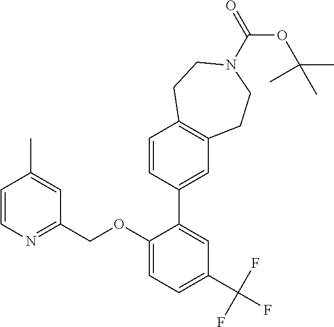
C1=CN=C(COC2=CC=C(C(F)(F)F)C=C2C2=CC3=C(C=C2)CCN(C(=O)OC(C)(C)C)CC3)C=C1C
